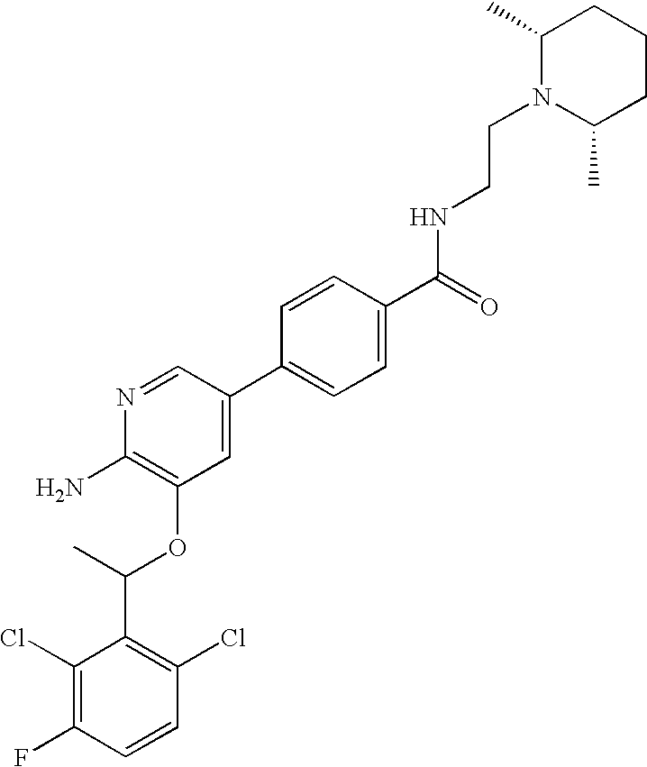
C1(Cl)=C(F)C=CC(Cl)=C1C(C)OC1=C(N)N=CC(C2=CC=C(C(=O)NCCN3C(C)CCCC3C)C=C2)=C1
